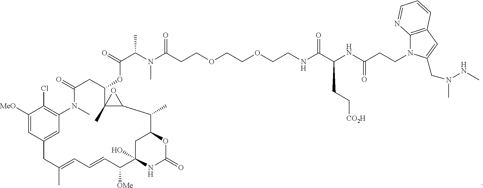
C1([MeO])=CC2=CC(=C1Cl)N(C)C(=O)CC(OC(=O)C(C)N(C)C(=O)CCOCCOCCNC(C(NC(CCN1C3=C(C=C1CN(NC)C)C=CC=N3)=O)CC[CO2H])=O)C1(C)C(C(C)C3CC(O)(C([OMe])C=CC=C(C)C2)NC(=O)O3)O1
